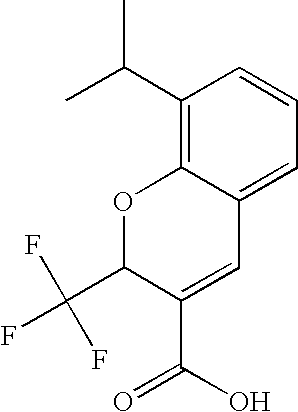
C1(C(=O)O)=CC2=CC=CC(C(C)C)=C2OC1C(F)(F)F
